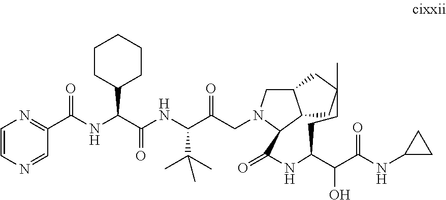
C1(NC(C(C2CCC3(C)CC4C(N(CC(=O)C(NC(C(NC(C5=NC=CN=C5)=O)C5CCCCC5)=O)C(C)(C)C)CC4C3)C(=O)N2)O)=O)CC1
